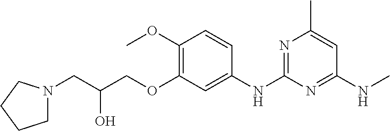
C1=CC(OC)=C(OCC(CN2CCCC2)O)C=C1NC1=NC(C)=CC(NC)=N1
